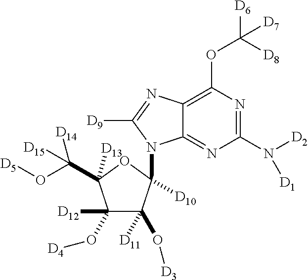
C12=C(OC([D6])([D8])[D7])N=C(N([D2])[D1])N=C1N(C1([D10])C(O[D3])([D11])C([D12])(O[D4])C(C([D15])([D14])O[D5])([D13])O1)C([D9])=N2
